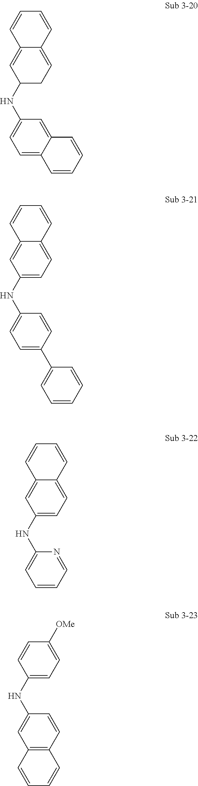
C1=CC2=CCC(NC3=CC=C4C(=C3)C=CC=C4)C=C2C=C1.C1=CC2=CC=C(NC3=CC=C(C4=CC=CC=C4)C=C3)C=C2C=C1.C1=CC2=CC=C(NC3=CC=CC=N3)C=C2C=C1.C1=CC(NC2=CC3=C(C=C2)C=CC=C3)=CC=C1[OMe]
